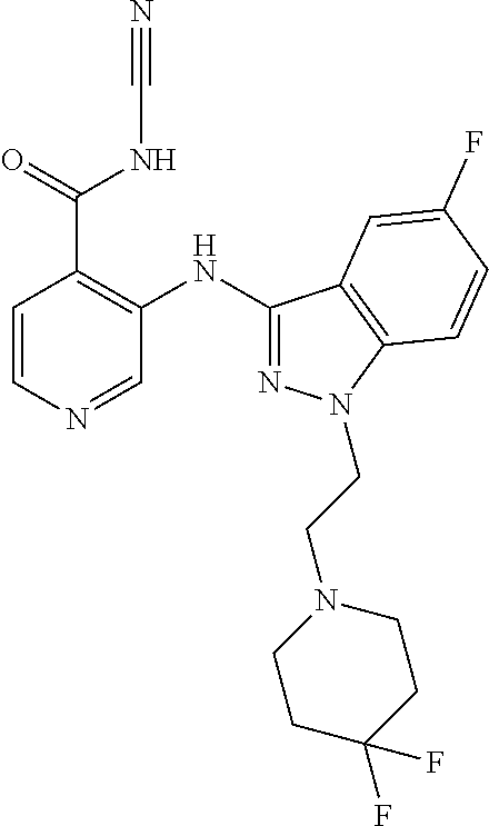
C1(NC2=NN(CCN3CCC(F)(F)CC3)C3=C2C=C(F)C=C3)=C(C(=O)NC#N)C=CN=C1
